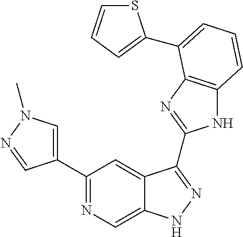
C1(C2=NC=C3C(=C2)C(C2=NC4=C(N2)C=CC=C4C2=CC=CS2)=NN3)=CN(C)N=C1
